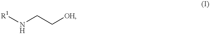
[R1]NCC[OH]
